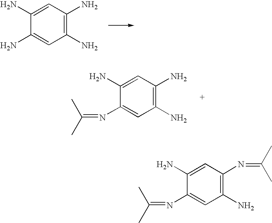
C1(N)=C(N)C=C(N)C(N)=C1.C1(N)=C(N)C=C(N)C(N=C(C)C)=C1.C1(N)=C(N=C(C)C)C=C(N)C(N=C(C)C)=C1
